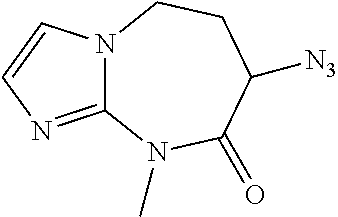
C12=NC=CN1CCC([N3])C(=O)N2C
